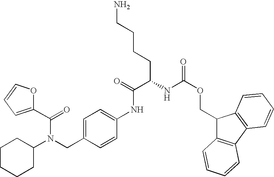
C1CCCC(N(C(=O)C2=CC=CO2)CC2=CC=C(NC(=O)C(CCCCN)NC(OCC3C4=C(C5=C3C=CC=C5)C=CC=C4)=O)C=C2)C1
